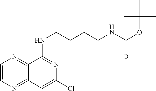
C1=CN=C2C(=N1)C(NCCCCNC(=O)OC(C)(C)C)=NC(Cl)=C2
